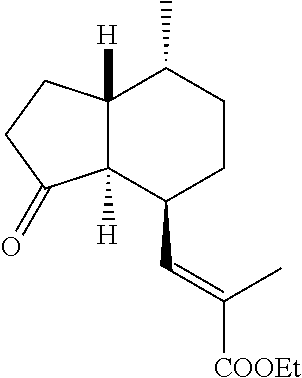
C12([H])C([H])(C(C=C([COOEt])C)CCC1C)C(=O)CC2
